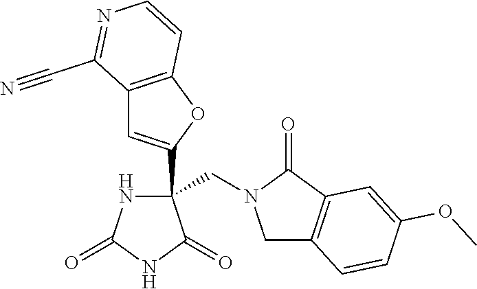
C(N1CC2=C(C1=O)C=C(OC)C=C2)C1(C2=CC3=C(O2)C=CN=C3C#N)NC(=O)NC1=O
